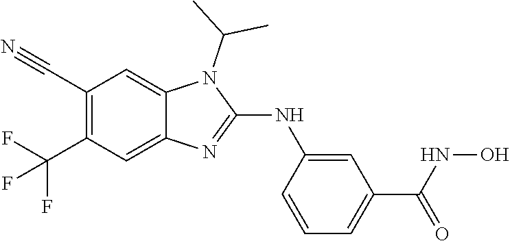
C1(C#N)=C(C(F)(F)F)C=C2C(=C1)N(C(C)C)C(NC1=CC(C(=O)NO)=CC=C1)=N2
